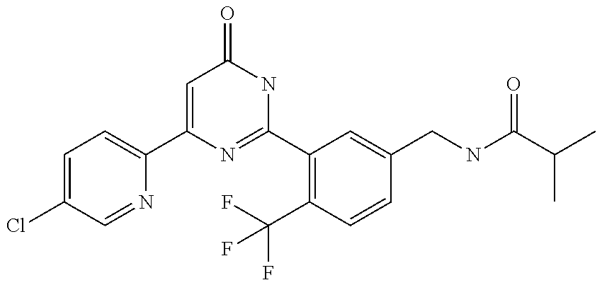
C1(C2=CC=C(Cl)C=N2)=CC(=O)NC(C2=C(C(F)(F)F)C=CC(CNC(C(C)C)=O)=C2)=N1
